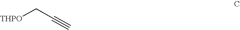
[THPO]CC#C
